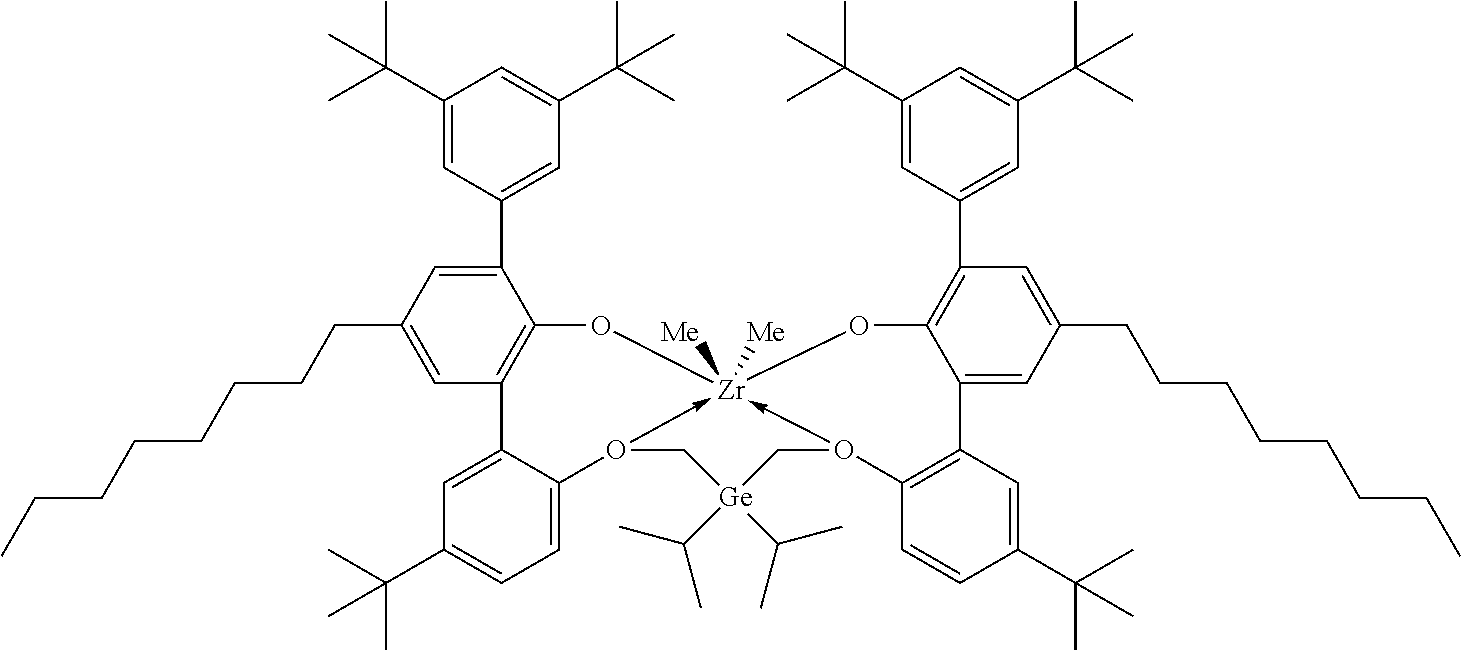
C1(C(C)(C)C)=CC(C2=CC(CCCCCCCC)=CC3=C2O[Zr]24([Me])([Me])-O(C5=CC=C(C(C)(C)C)C=C35)C[Ge](C(C)C)(C(C)C)CO->2C2=C(C3=CC(CCCCCCCC)=CC(C5=CC(C(C)(C)C)=CC(C(C)(C)C)=C5)=C3O4)C=C(C(C)(C)C)C=C2)=CC(C(C)(C)C)=C1
